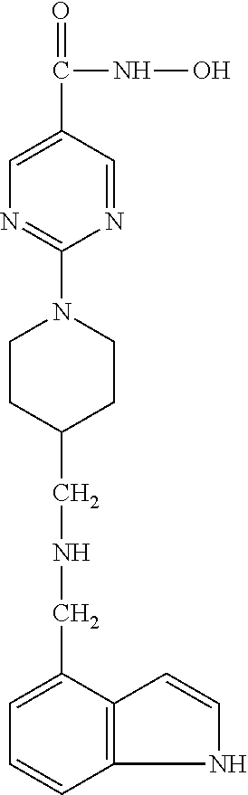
C12=C(C(CNCC3CCN(C4=NC=C(C(NO)=O)C=N4)CC3)=CC=C1)C=CN2
